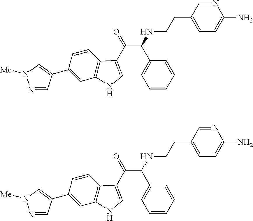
C1(C2=CN([Me])N=C2)=CC2=C(C=C1)C(C(=O)C(C1=CC=CC=C1)NCCC1=CC=C(N)N=C1)=CN2.C1(C2=CN([Me])N=C2)=CC2=C(C=C1)C(C(=O)C(C1=CC=CC=C1)NCCC1=CC=C(N)N=C1)=CN2
